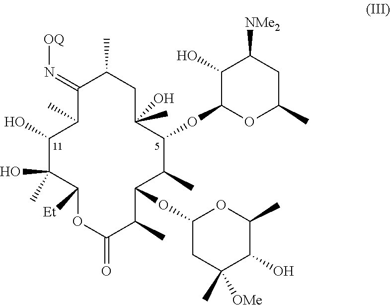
C1(O)C(C)(O)C([Et])OC(=O)C(C)C(OC2CC([OMe])(C)C(O)C(C)O2)C(C)C(OC2C(O)C([NMe2])CC(C)O2)C(O)(C)CC(C)C(=N[OQ])C1C
